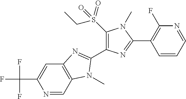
N1=CC2=C(C=C1C(F)(F)F)N=C(C1=C(S(CC)(=O)=O)N(C)C(C3=C(F)N=CC=C3)=N1)N2C
